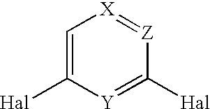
C1=C([Hal])[Y]=C([Hal])[Z]=[X]1
